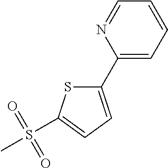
C1(C2=CC=CC=N2)=CC=C(S(C)(=O)=O)S1
